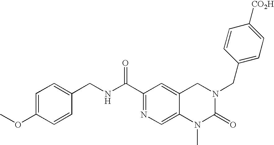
C(C1=NC=C2C(=C1)CN(CC1=CC=C([CO2H])C=C1)C(=O)N2C)(NCC1=CC=C(OC)C=C1)=O
